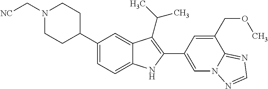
N1(C[NC])CCC(C2=CC=C3C(=C2)C(C(C)C)=C(C2=CN4C(=NC=N4)C(COC)=C2)N3)CC1
